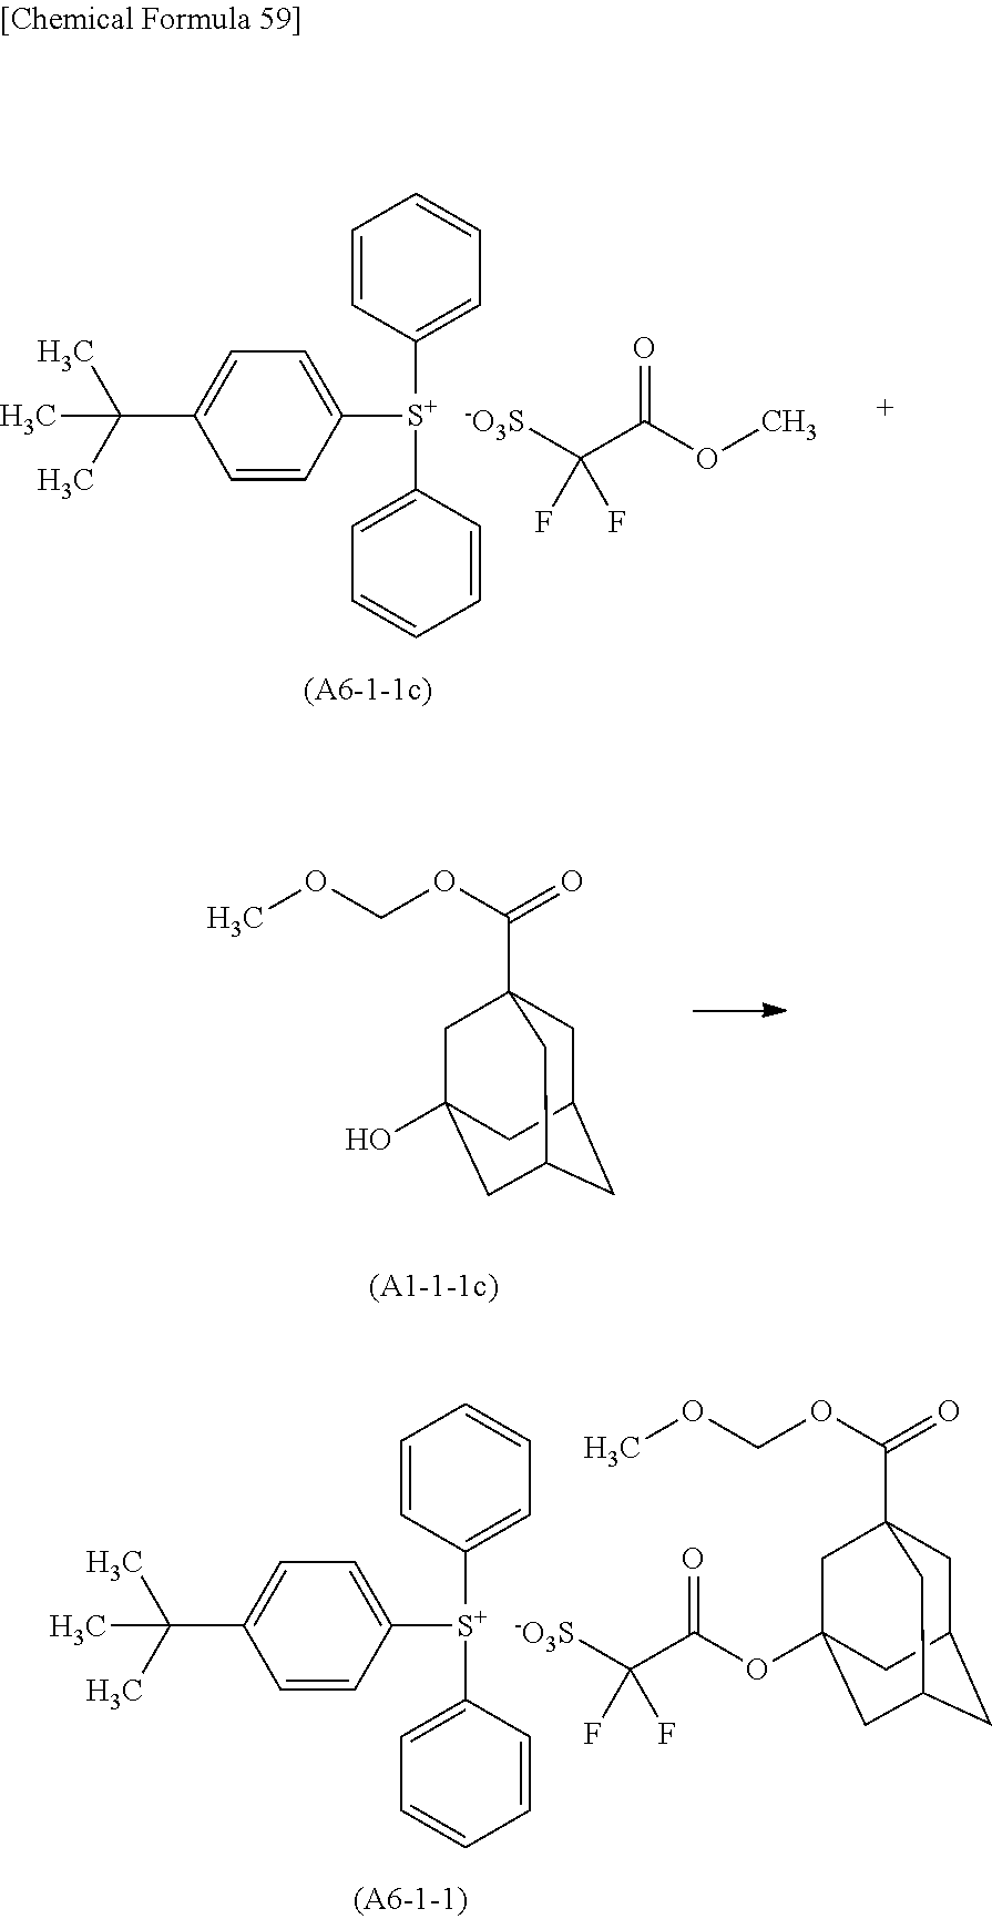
C1=CC([S+](C2=CC=CC=C2)C2=CC=C(C(C)(C)C)C=C2)=CC=C1.[-O3S]C(C(OC)=O)(F)F.COCOC(=O)C12CC3CC(CC(O)(C1)C3)C2.C1=CC([S+](C2=CC=CC=C2)C2=CC=C(C(C)(C)C)C=C2)=CC=C1.[-O3S]C(C(OC12CC3(C(=O)OCOC)CC(CC(C1)C3)C2)=O)(F)F
